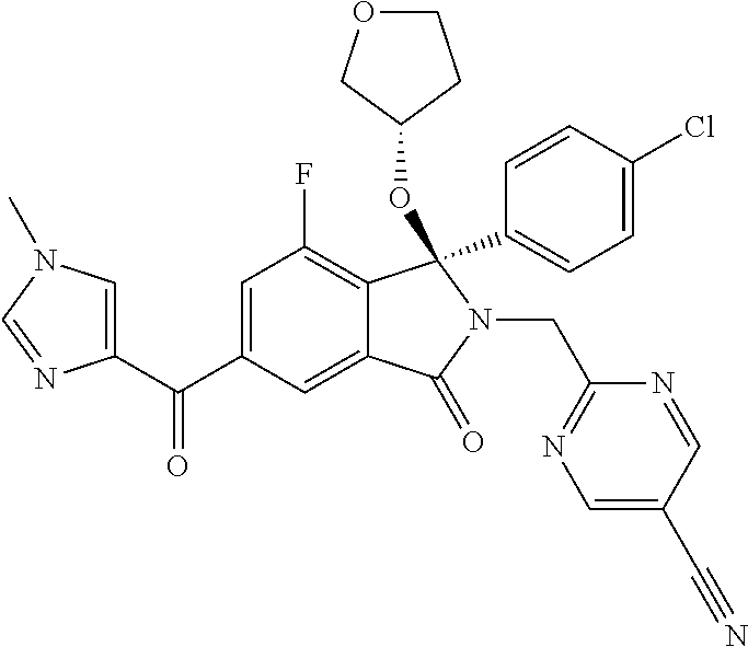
C1=C(C(=O)C2=CN(C)C=N2)C=C2C(=C1F)C(C1=CC=C(Cl)C=C1)(OC1CCOC1)N(CC1=NC=C(C#N)C=N1)C2=O
